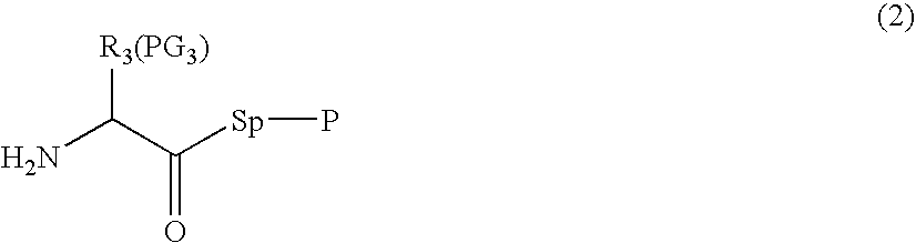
[R3(PG3)]C(C([Sp]P)=O)N
